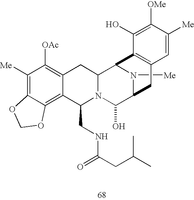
C1([Me])=C2C(=C3C(=C1[OAc])CC1N(C3CNC(CC(C)C)=O)C(O)C3N([Me])C1C1=C(C3)C=C([Me])C([OMe])=C1O)OCO2
